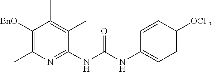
C1(NC(NC2=CC=C([OCF3])C=C2)=O)=NC(C)=C([BnO])C(C)=C1C
